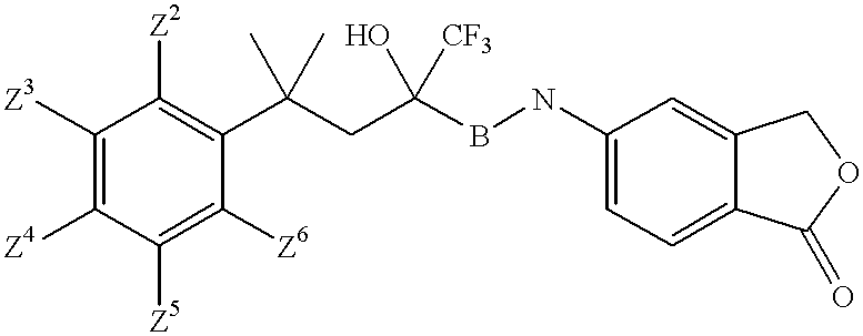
C1([Z3])=C([Z4])C([Z5])=C([Z6])C(C(CC(BNC2=CC=C3C(=C2)COC3=O)(O)[CF3])(C)C)=C1[Z2]
